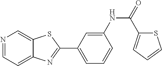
C1=C(NC(=O)C2=CC=CS2)C=CC=C1C1=NC2=CC=NC=C2S1
